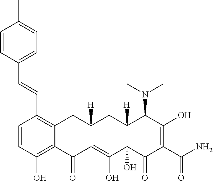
C1=CC(O)=C2C(=C1C=CC1=CC=C(C)C=C1)CC1([H])C(=C(O)C3(O)C([H])(C1)C(N(C)C)C(O)=C(C(N)=O)C3=O)C2=O
